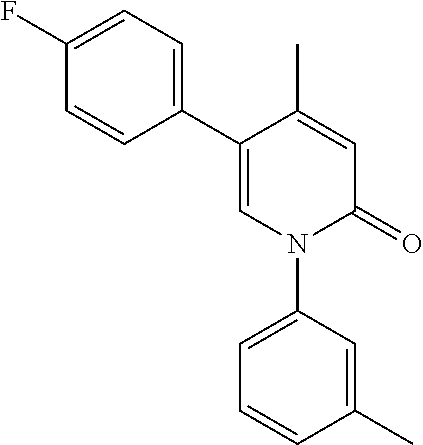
C1=C(C)C(C2=CC=C(F)C=C2)=CN(C2=CC=CC(C)=C2)C1=O
